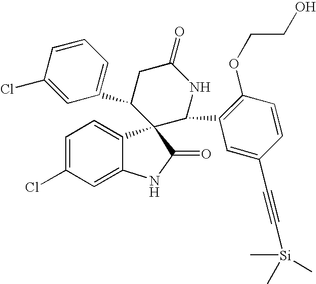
C1=C(Cl)C=C2C(=C1)C1(C(=O)N2)C(C2=CC=CC(Cl)=C2)CC(=O)NC1C1=C(OCCO)C=CC(C#C[Si](C)(C)C)=C1
